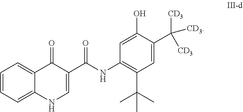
C1=CC=C2C(=C1)C(=O)C(C(NC1=C(C(C)(C)C)C=C(C([CD3])([CD3])[CD3])C(O)=C1)=O)=CN2
